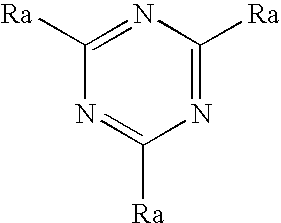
C1([Ra])=NC([Ra])=NC([Ra])=N1
